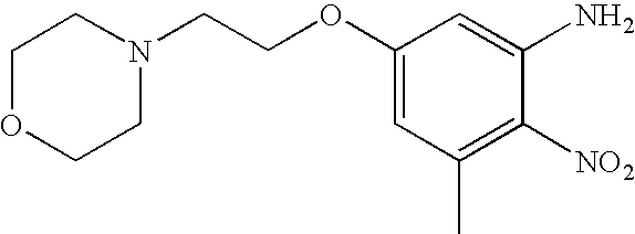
C1(OCCN2CCOCC2)=CC(C)=C([NO2])C(N)=C1
